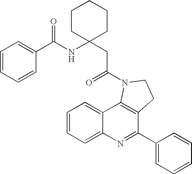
C12=CC=CC=C1N=C(C1=CC=CC=C1)C1=C2N(C(=O)CC2(NC(=O)C3=CC=CC=C3)CCCCC2)CC1
